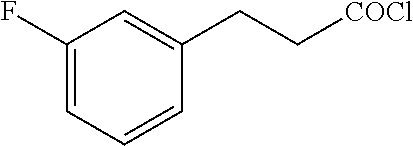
C1(F)=CC=CC(CC[COCl])=C1
